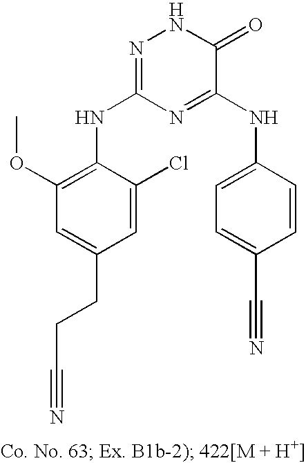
C1=C(CCC#N)C=C(Cl)C(NC2=NNC(=O)C(NC3=CC=C(C#N)C=C3)=N2)=C1OC
